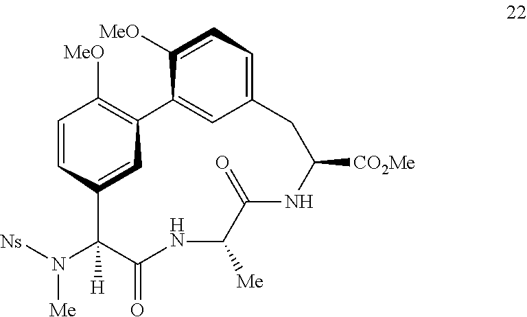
N(C1([H])C(=O)NC([Me])C(=O)NC([CO2Me])CC2=CC=C([MeO])C(=C2)C2=C([MeO])C=CC1=C2)([Me])[Ns]
